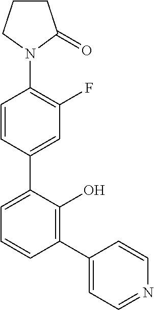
N1(C2=C(F)C=C(C3=CC=CC(C4=CC=NC=C4)=C3O)C=C2)C(=O)CCC1
